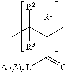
[R2]C(C)(C(C)(C(=O)[A-(Z)z-L])[R1])[R3]
